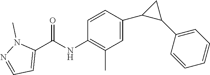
C1(C2C(C3=CC=CC=C3)C2)=CC(C)=C(NC(C2=CC=NN2C)=O)C=C1
